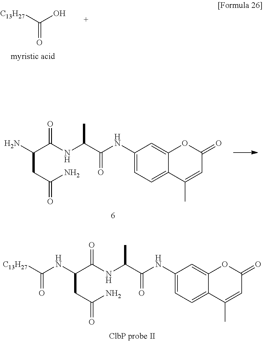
[C13H27]C(O)=O.NC(C(NC(C)C(=O)NC1=CC=C2C(=C1)OC(=O)C=C2C)=O)CC(=O)N.N(C(C(NC(C)C(=O)NC1=CC=C2C(=C1)OC(=O)C=C2C)=O)CC(=O)N)C([C13H27])=O
